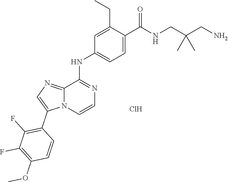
C12=NC=C(C3=C(F)C(F)=C(OC)C=C3)N1C=CN=C2NC1=CC=C(C(NCC(CN)(C)C)=O)C(CC)=C1.Cl
